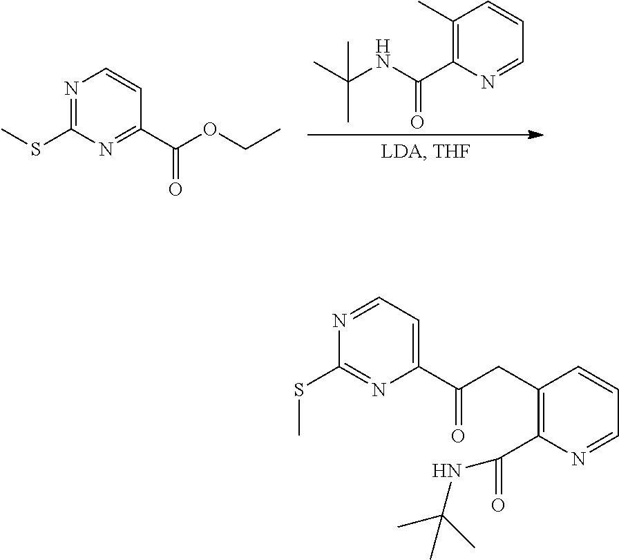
C(NC(C1=C(C)C=CC=N1)=O)(C)(C)C.N1=C(SC)N=C(C(OCC)=O)C=C1.N1=CC=C(C(CC2=C(C(NC(C)(C)C)=O)N=CC=C2)=O)N=C1SC
